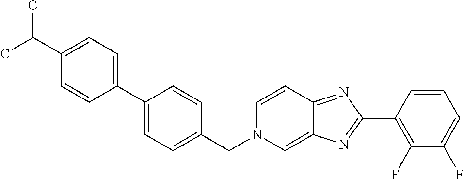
C1(C(C)C)=CC=C(C2=CC=C(CN3C=C4C(=NC(C5=C(F)C(F)=CC=C5)=N4)C=C3)C=C2)C=C1
